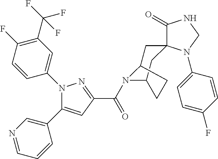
N1(C2=CC(C(F)(F)F)=C(F)C=C2)C(C2=CN=CC=C2)=CC(C(N2C3CC4(CC2CC3)C(=O)NCN4C2=CC=C(F)C=C2)=O)=N1
